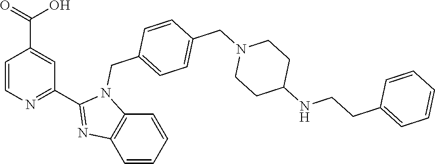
C1=CN=C(C2=NC3=C(N2CC2=CC=C(CN4CCC(NCCC5=CC=CC=C5)CC4)C=C2)C=CC=C3)C=C1C(=O)O
